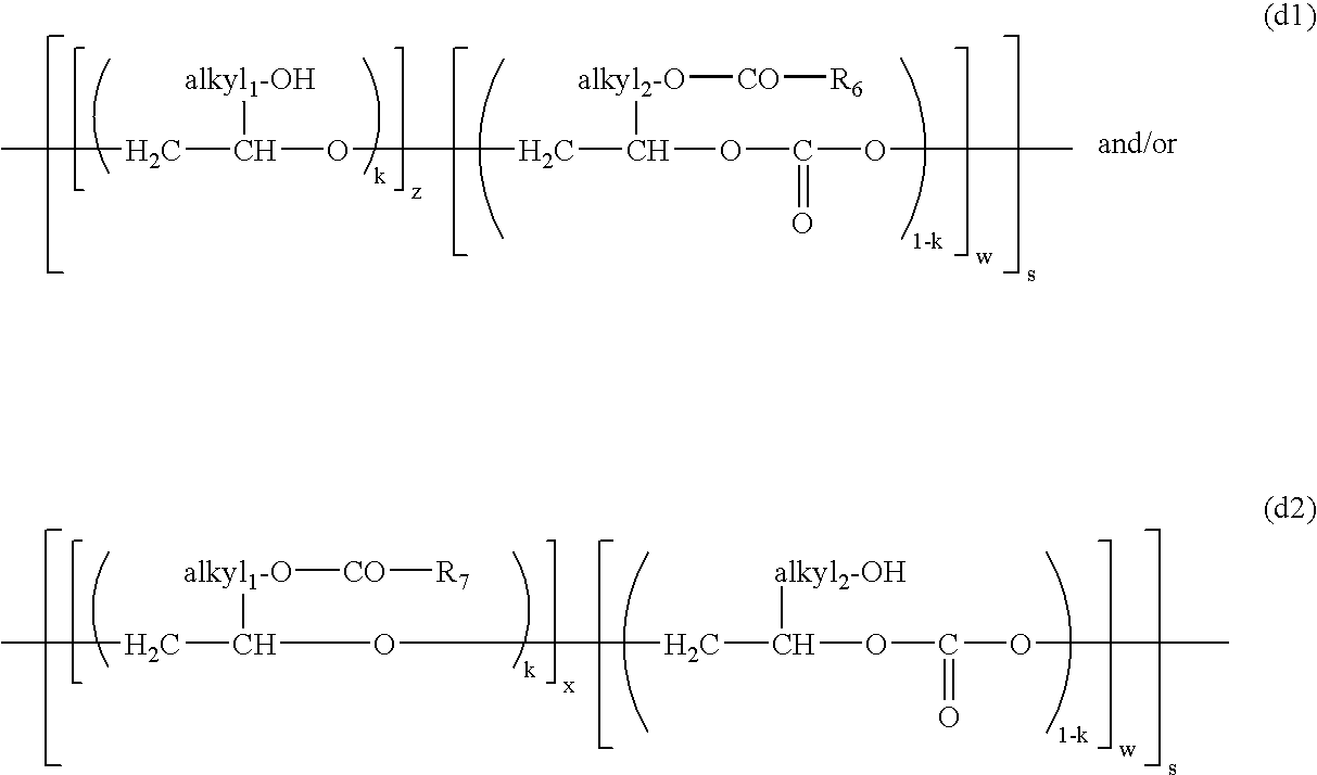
CCC([alkyl1-OH])OCC(OC(OC)=O)[alkyl2-O][CO][R6].CCC(OCC(OC(OC)=O)[alkyl2-OH])[alkyl1-O][CO][R7]
